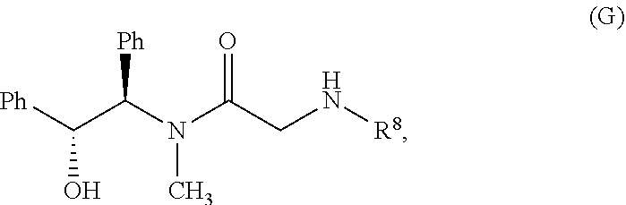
[Ph]C(C(N(C(CN[R8])=O)C)[Ph])O
